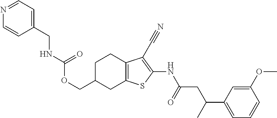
C(C1CC2=C(CC1)C(C#N)=C(NC(CC(C1=CC=CC(OC)=C1)C)=O)S2)OC(=O)NCC1=CC=NC=C1
